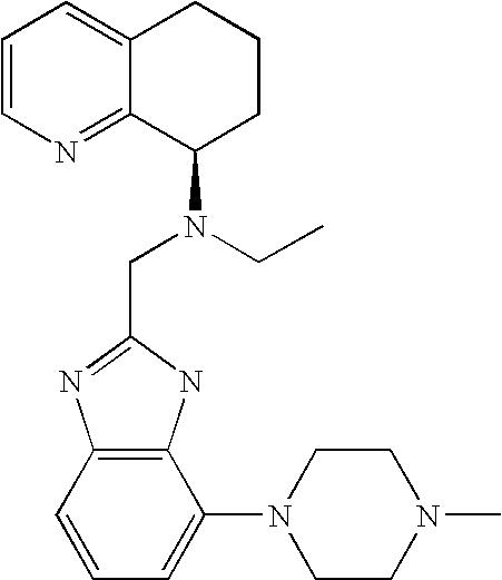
C1=CN=C2C(=C1)CCCC2N(CC1=NC2=C(N1)C(N1CCN(C)CC1)=CC=C2)CC
